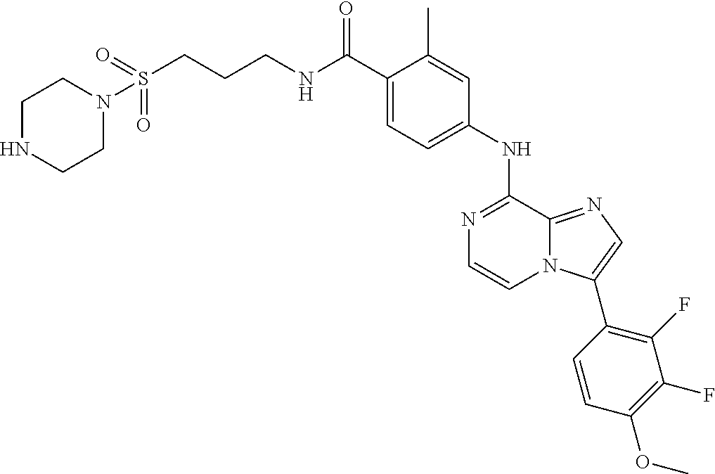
C1(NC2=NC=CN3C2=NC=C3C2=C(F)C(F)=C(OC)C=C2)=CC=C(C(NCCCS(=O)(=O)N2CCNCC2)=O)C(C)=C1
